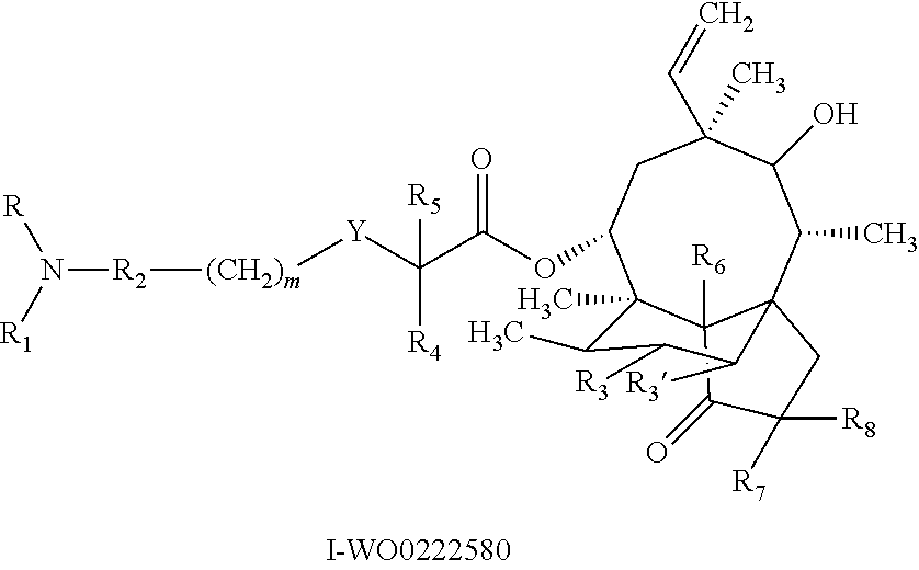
C1(C)(C=C)CC(OC(C([Y][(CH2)m][R2]N([R])[R1])([R5])[R4])=O)C2(C)C3([R6])C(C(C)C1O)(CC([R8])([R7])C3=O)C([R3])C([R3])C2C
